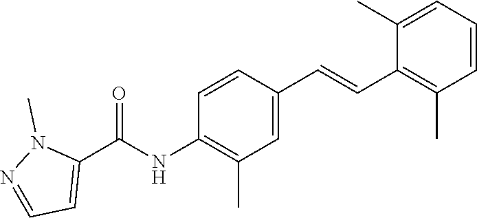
C1=CC(C=CC2=C(C)C=CC=C2C)=CC(C)=C1NC(C1=CC=NN1C)=O
